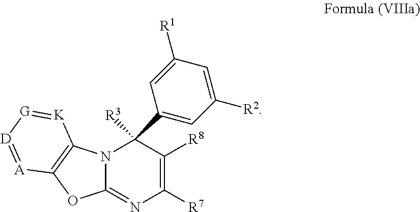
N12C(=NC([R7])=C([R8])C1(C1=CC([R2])=CC([R1])=C1)[R3])OC1=C2[K]=[G][D]=[A]1
